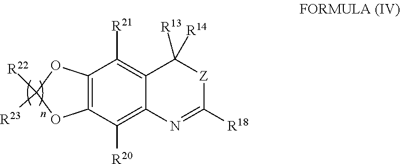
C12=C(C([R20])=C3C(=C1[R21])C([R13])([R14])[Z]C([R18])=N3)OC([R22])([R23])O2
